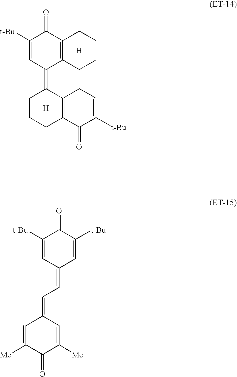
C1(=C2C3=C(C(=O)C([t-Bu])=C2)CCCC3)CCCC2=C1CC=C([t-Bu])C2=O.[H].[H].C1([Me])=CC(=CC=C2C=C([t-Bu])C(=O)C([t-Bu])=C2)C=C([Me])C1=O
